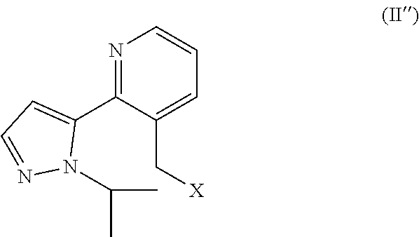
C1(C2=NC=CC=C2C[X])=CC=NN1C(C)C
